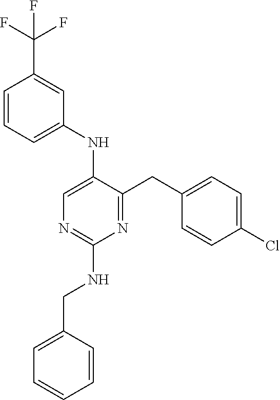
C1(NC2=CN=C(NCC3=CC=CC=C3)N=C2CC2=CC=C(Cl)C=C2)=CC=CC(C(F)(F)F)=C1
